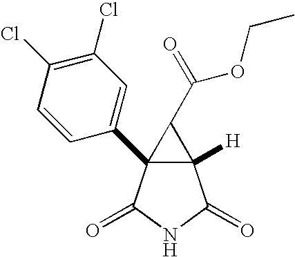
C12([H])C(C3=CC(Cl)=C(Cl)C=C3)(C(=O)NC1=O)C2C(=O)OCC
